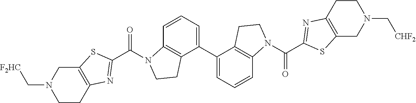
C1=CC=C(C2=CC=CC3=C2CCN3C(C2=NC3=C(S2)CN(C[CHF2])CC3)=O)C2=C1N(C(C1=NC3=C(S1)CN(C[F2HC])CC3)=O)CC2
